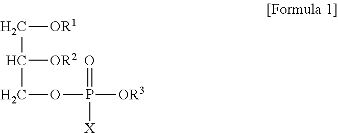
C([OR1])C([OR2])COP([X])(=O)[OR3]
